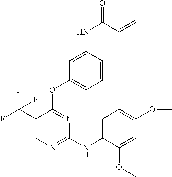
C1(C(F)(F)F)=CN=C(NC2=CC=C(OC)C=C2OC)N=C1OC1=CC=CC(NC(C=C)=O)=C1
